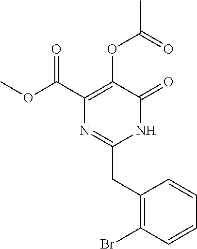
O(C(C1=C(OC(C)=O)C(=O)NC(CC2=C(Br)C=CC=C2)=N1)=O)C
